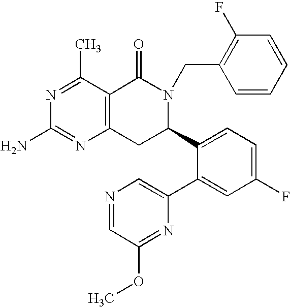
C12=C(C(C)=NC(N)=N1)C(=O)N(CC1=C(F)C=CC=C1)C(C1=CC=C(F)C=C1C1=CN=CC(OC)=N1)C2
